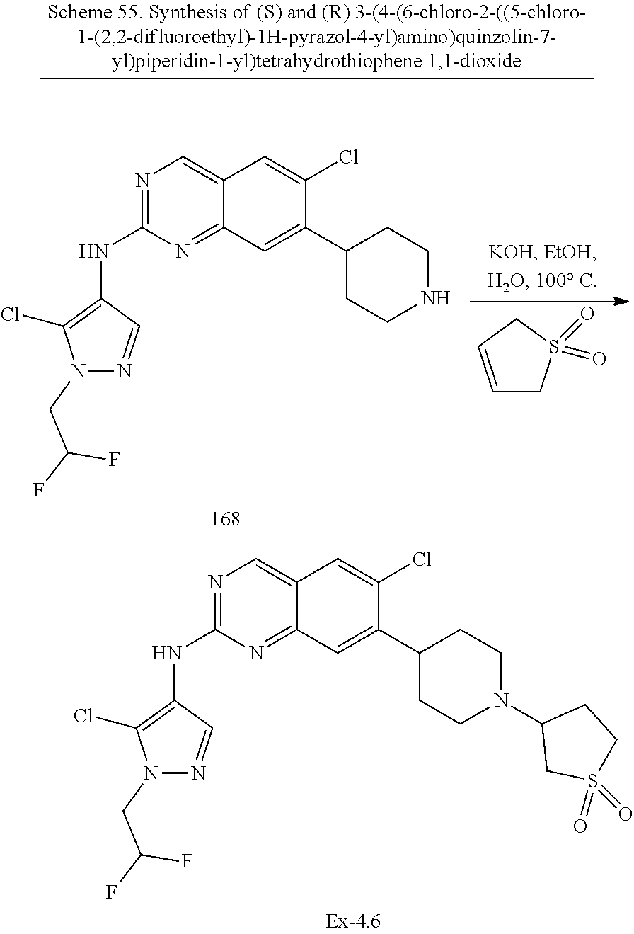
C1(NC2=C(Cl)N(CC(F)F)N=C2)=NC=C2C(=N1)C=C(C1CCN(C3CS(=O)(=O)CC3)CC1)C(Cl)=C2.C1(NC2=C(Cl)N(CC(F)F)N=C2)=NC=C2C(=N1)C=C(C1CCNCC1)C(Cl)=C2.C1=CCS(=O)(=O)C1
